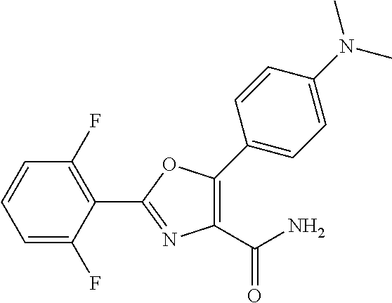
C1=C(F)C(C2=NC(C(N)=O)=C(C3=CC=C(N(C)C)C=C3)O2)=C(F)C=C1
